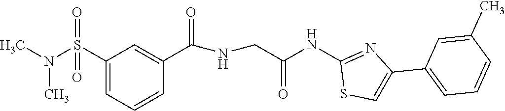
C1(S(N(C)C)(=O)=O)=CC=CC(C(=O)NCC(NC2=NC(C3=CC=CC(C)=C3)=CS2)=O)=C1
